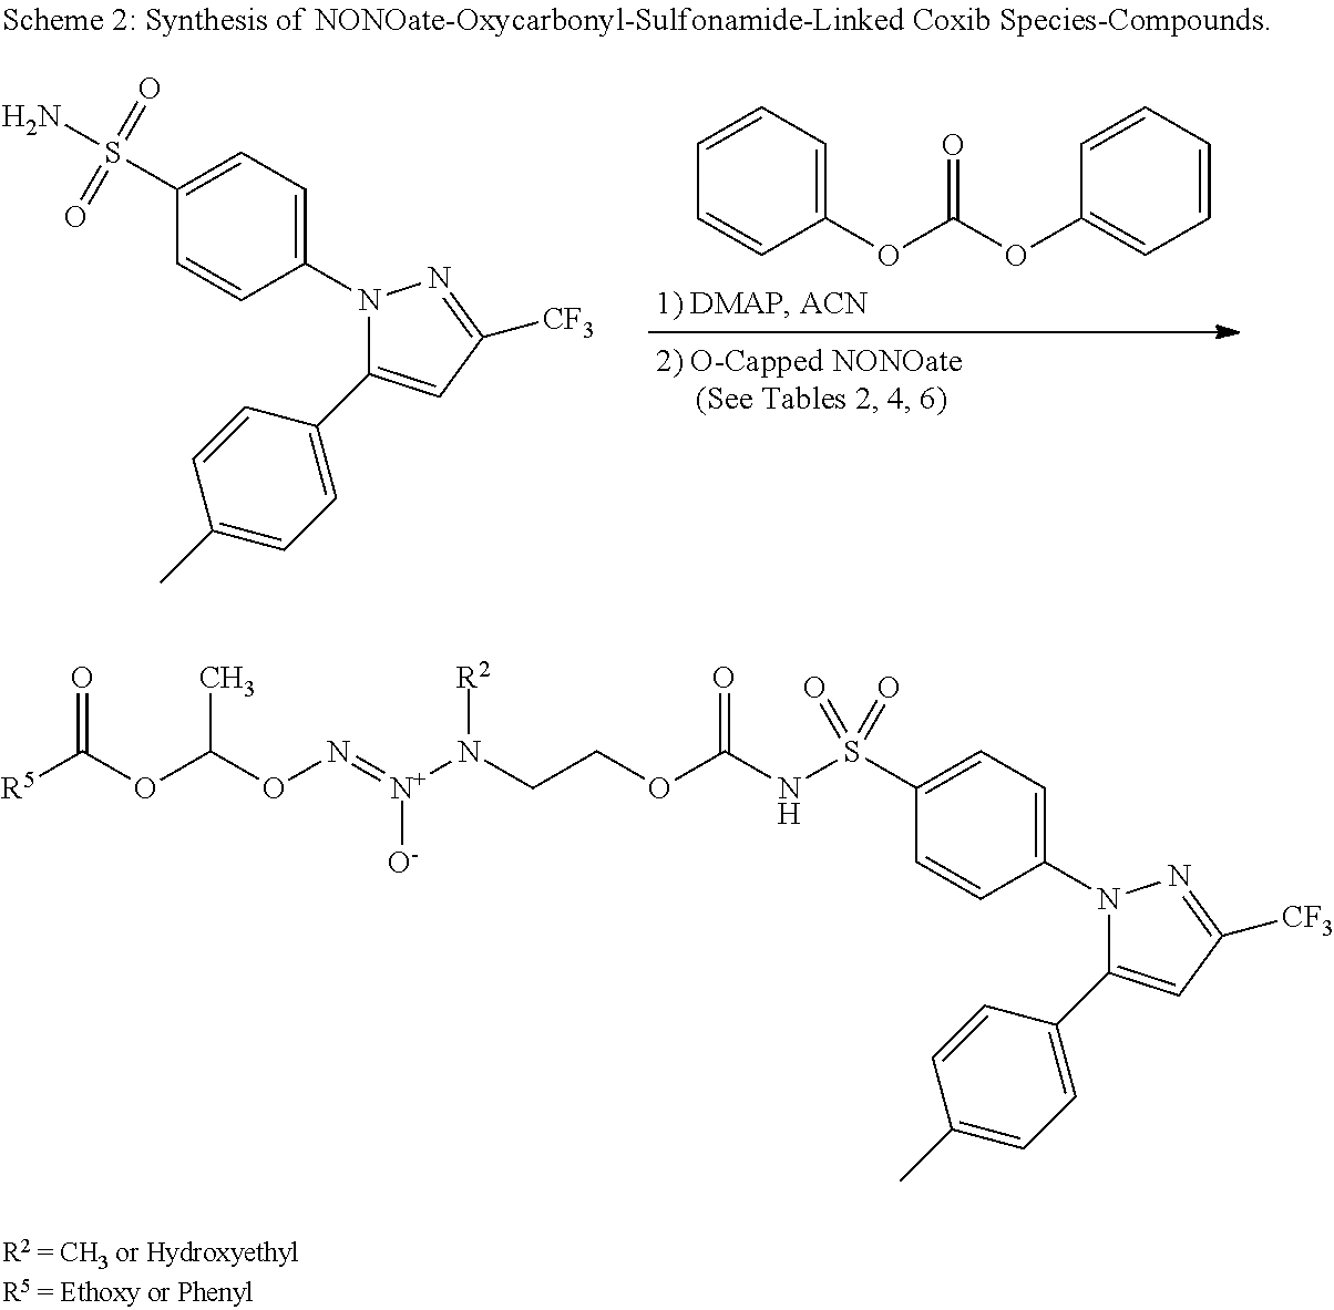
C1=CC=C(OC(OC2=CC=CC=C2)=O)C=C1.N1(C2=CC=C(S(=O)(=O)N)C=C2)C(C2=CC=C(C)C=C2)=CC([CF3])=N1.N1(C2=CC=C(S(NC(OCCN([N+](=NOC(OC([R5])=O)C)[O-])[R2])=O)(=O)=O)C=C2)C(C2=CC=C(C)C=C2)=CC([CF3])=N1
